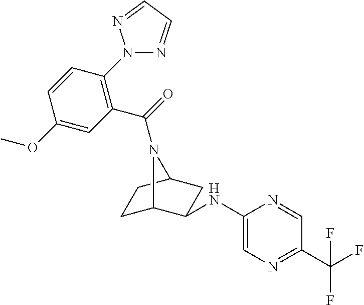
C1C2C(NC3=CN=C(C(F)(F)F)C=N3)CC(C1)N2C(=O)C1=C(N2N=CC=N2)C=CC(OC)=C1
